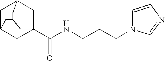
C1C2CC3(C(NCCCN4C=NC=C4)=O)CC1CC(C3)C2
